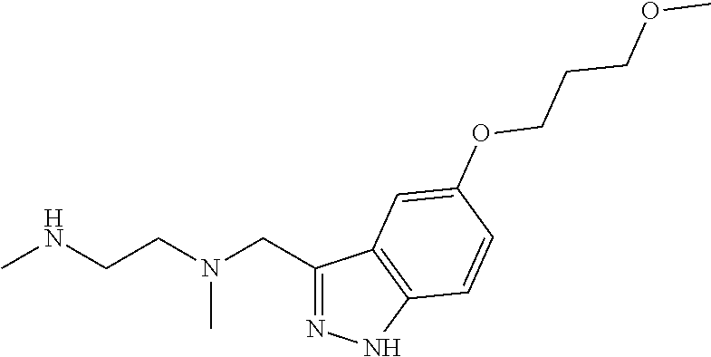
C1(CN(CCNC)C)=NNC2=C1C=C(OCCCOC)C=C2
